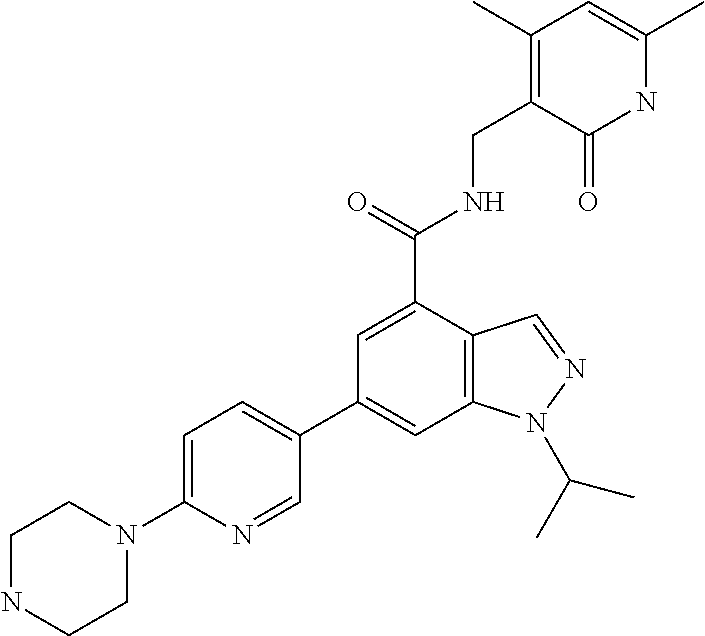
C12=C(C(C(=O)NCC3=C(C)C=C(C)NC3=O)=CC(C3=CC=C(N4CCNCC4)N=C3)=C1)C=NN2C(C)C
